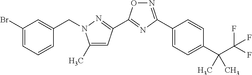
C1(Br)=CC=CC(CN2C(C)=CC(C3=NC(C4=CC=C(C(C(F)(F)F)(C)C)C=C4)=NO3)=N2)=C1
